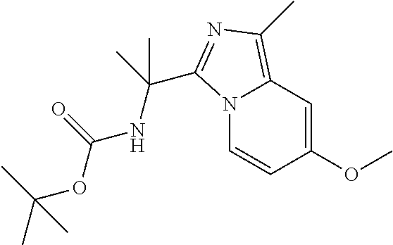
N12C=CC(OC)=CC1=C(C)N=C2C(NC(=O)OC(C)(C)C)(C)C
